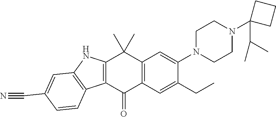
C12=C(C(=O)C3=C(C1(C)C)C=C(N1CCN(C4(C(C)C)CCC4)CC1)C(CC)=C3)C1=C(N2)C=C(C#N)C=C1
